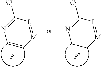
C1=C[M]=[L]C([##])=N1.C1C[M]=[L]C([##])=N1
